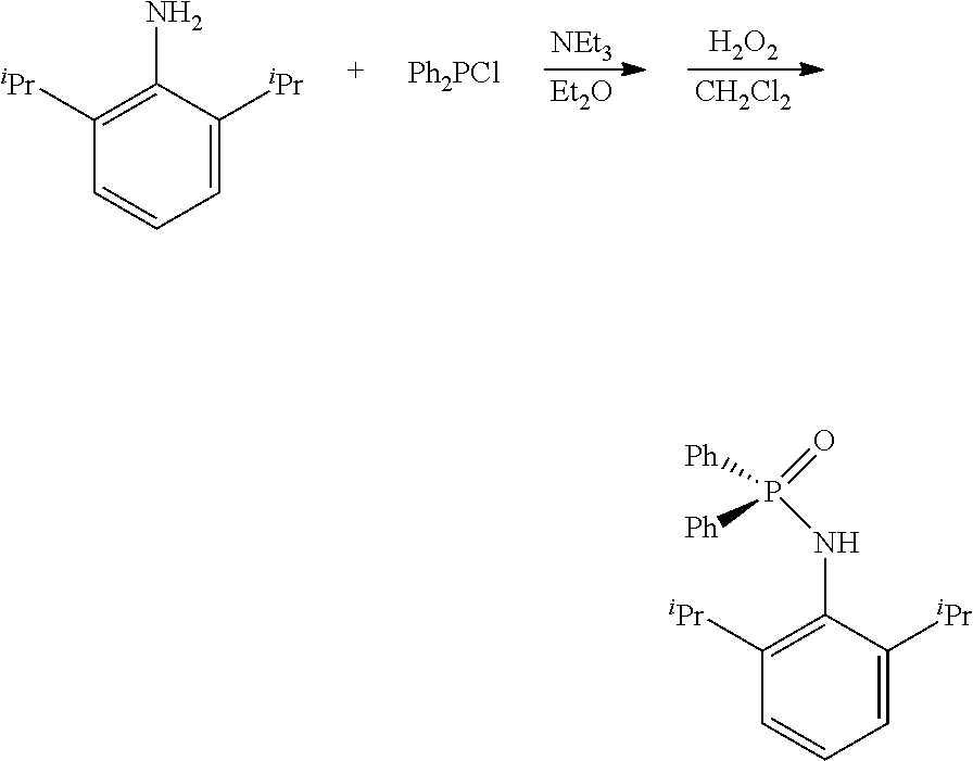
[NEt3].[Et2O].[H2O2].[CH2Cl2].C1([iPr])=C(N)C([iPr])=CC=C1.[Ph2PCl].C1([iPr])=C(NP([Ph])(=O)[Ph])C([iPr])=CC=C1
